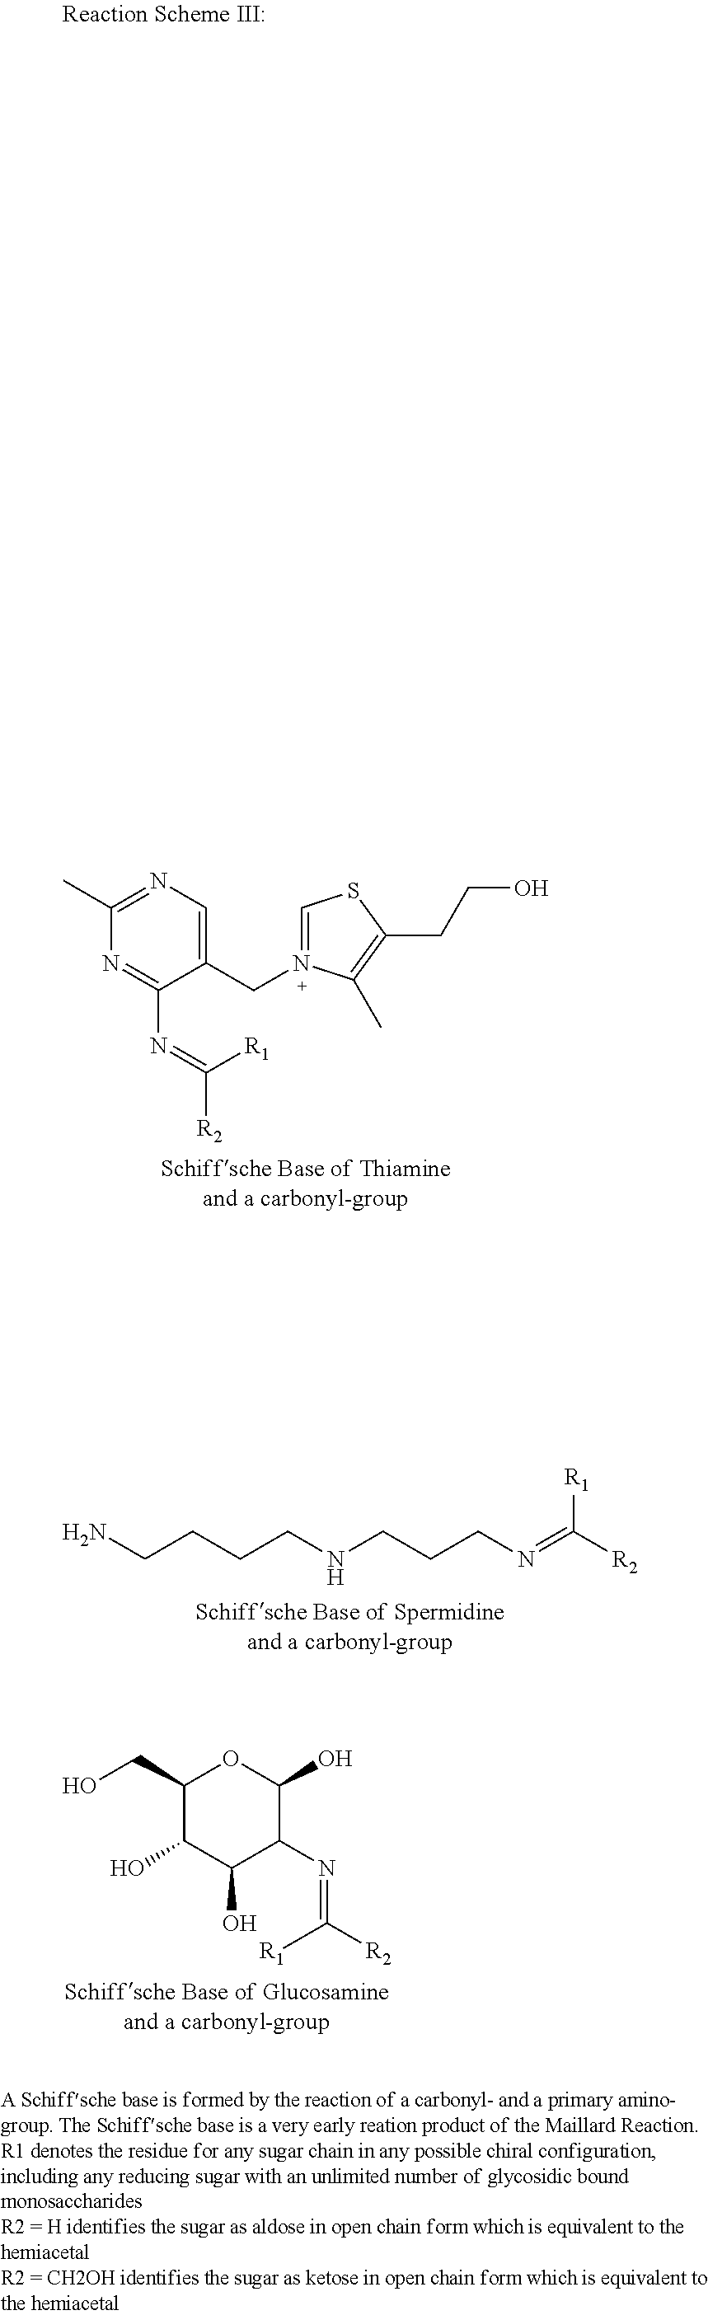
C1(CN2=CSC(CCO)=C2C)=CN=C(C)N=C1N=C([R1])[R2].NCCCCNCCCN=C([R2])[R1].C1(CO)C(O)C(O)C(N=C([R2])[R1])C(O)O1
